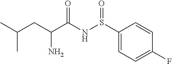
S(NC(C(CC(C)C)N)=O)(=O)C1=CC=C(F)C=C1
